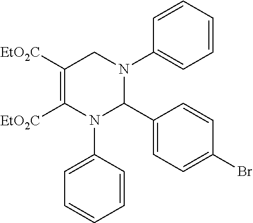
C1([EtO2C])=C([EtO2C])N(C2=CC=CC=C2)C(C2=CC=C(Br)C=C2)N(C2=CC=CC=C2)C1
